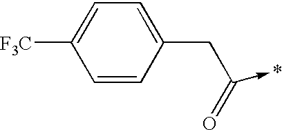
C1=CC(CC(->*)=O)=CC=C1[F3C]
